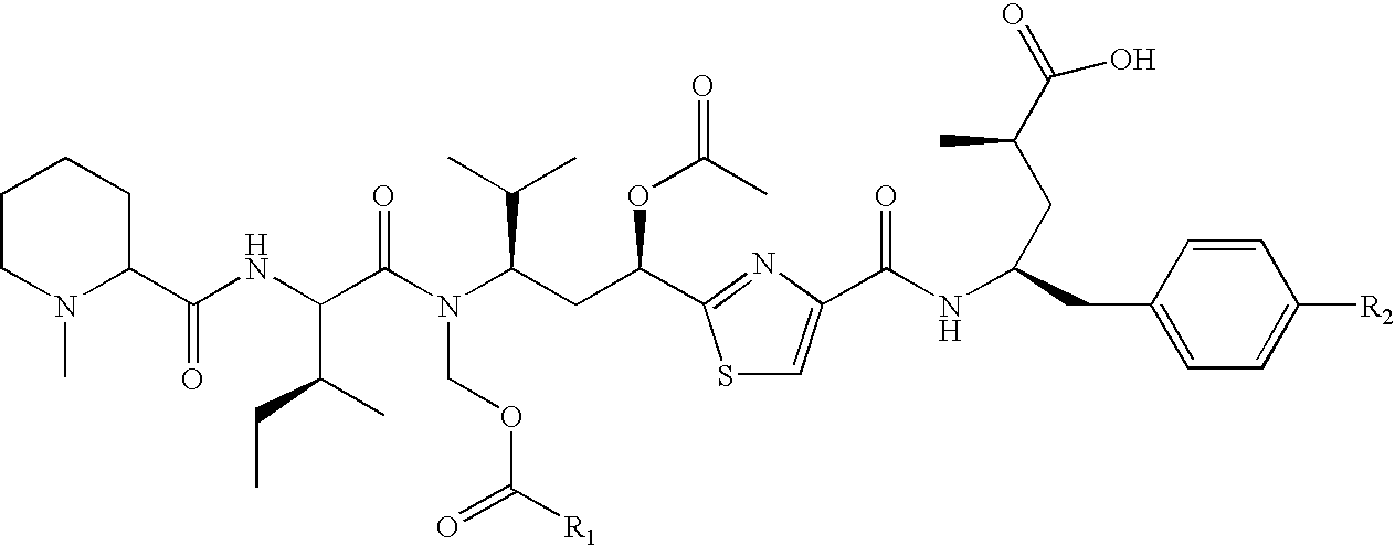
C(NC(C(N(C(CC(OC(C)=O)C1=NC(C(NC(CC2=CC=C([R2])C=C2)CC(C(=O)O)C)=O)=CS1)C(C)C)COC([R1])=O)=O)C(C)CC)(C1CCCCN1C)=O
